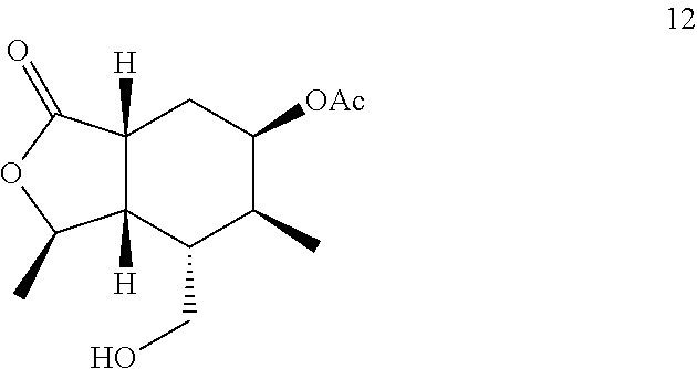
C12([H])C([H])(C(CO)C(C)C([OAc])C1)C(C)OC2=O
